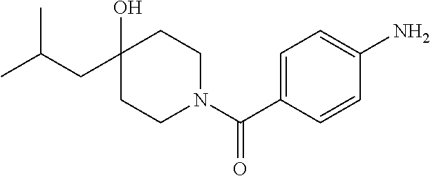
C1(O)(CC(C)C)CCN(C(C2=CC=C(N)C=C2)=O)CC1
